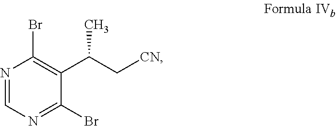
N1=CN=C(Br)C(C(C[CN])C)=C1Br
